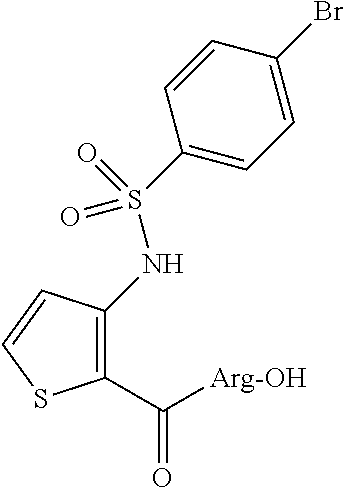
C1(C([Arg-OH])=O)=C(NS(C2=CC=C(Br)C=C2)(=O)=O)C=CS1
